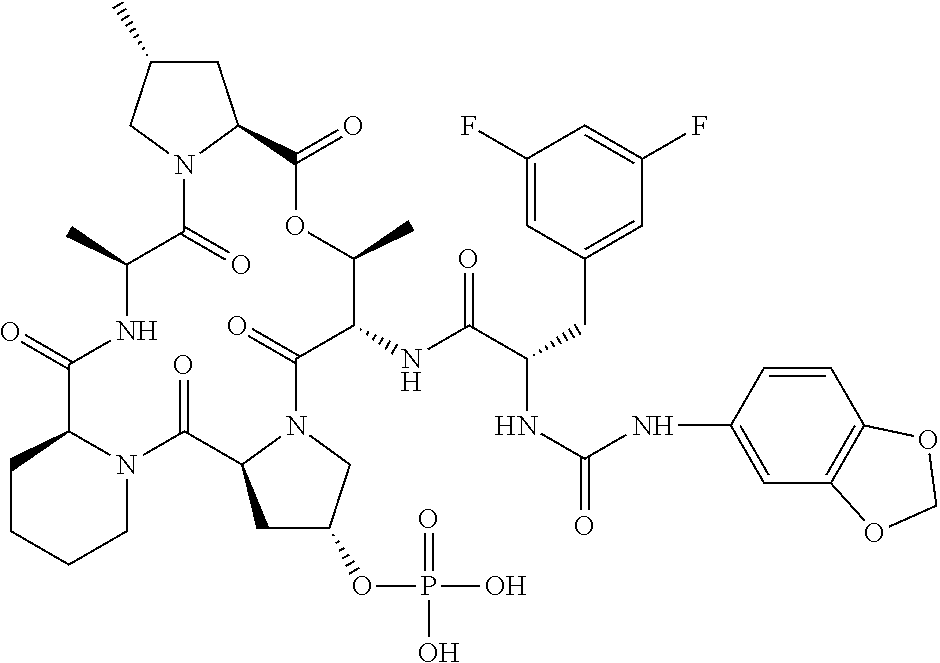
O=C1C2CCCCN2C(=O)C2CC(OP(=O)(O)O)CN2C(=O)C(NC(C(CC2=CC(F)=CC(F)=C2)NC(=O)NC2=CC3=C(C=C2)OCO3)=O)C(C)OC(=O)C2CC(C)CN2C(=O)C(C)N1
